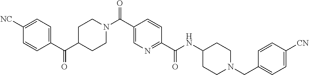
C1=C(C(N2CCC(C(C3=CC=C([NC])C=C3)=O)CC2)=O)C=CC(C(=O)NC2CCN(CC3=CC=C([CN])C=C3)CC2)=N1
